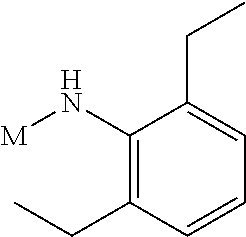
C1(N[M])=C(CC)C=CC=C1CC
